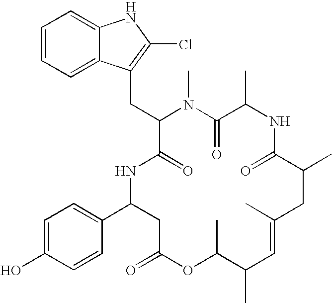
C1=CC=C2C(=C1)NC(Cl)=C2CC1N(C)C(=O)C(C)NC(=O)C(C)CC(C)=CC(C)C(C)OC(=O)CC(C2=CC=C(O)C=C2)NC1=O
